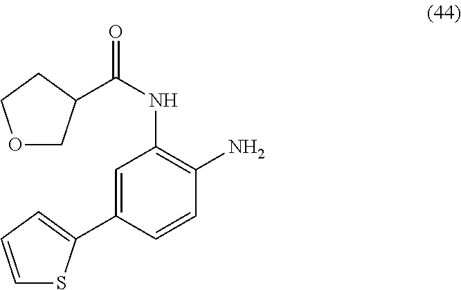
C(NC1=C(N)C=CC(C2=CC=CS2)=C1)(=O)C1COCC1
